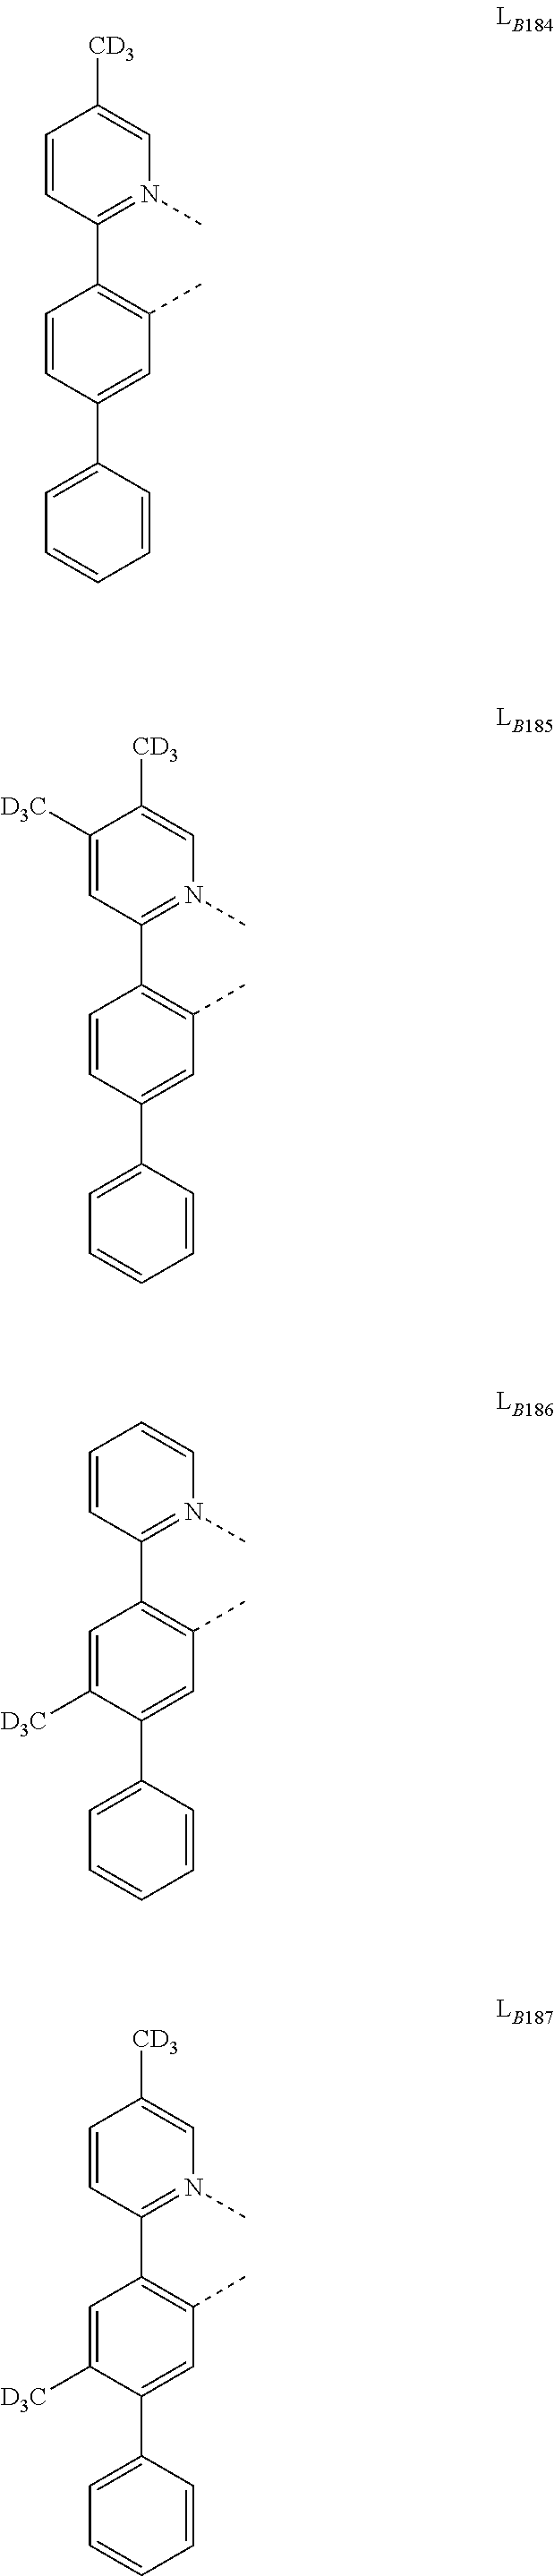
C1([CD3])=CN(C)=C(C2=C(C)C=C(C3=CC=CC=C3)C=C2)C=C1[D3C].C1=CN(C)=C(C2=C(C)C=C(C3=CC=CC=C3)C([D3C])=C2)C=C1.C1([CD3])=CN(C)=C(C2=C(C)C=C(C3=CC=CC=C3)C([D3C])=C2)C=C1.C1([CD3])=CN(C)=C(C2=C(C)C=C(C3=CC=CC=C3)C=C2)C=C1
